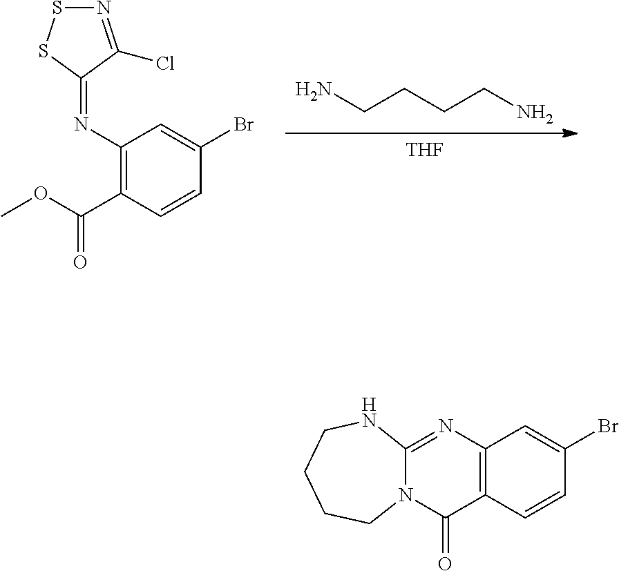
[THF].NCCCCN.C1(C(=O)OC)=C(N=C2C(Cl)=NSS2)C=C(Br)C=C1.C12=C(N=C3N(C1=O)CCCCN3)C=C(Br)C=C2
